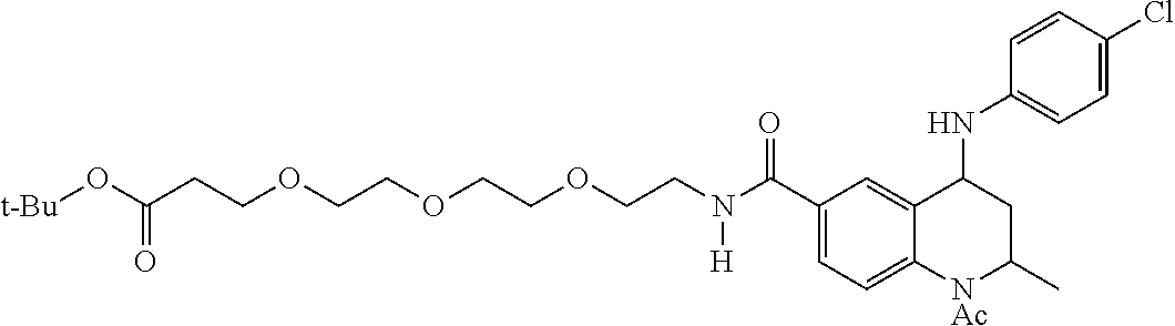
C1=C2C(=CC=C1C(N(CCOCCOCCOCCC(O[t-Bu])=O)[H])=O)[NAc]C(C)CC2NC1=CC=C(Cl)C=C1
